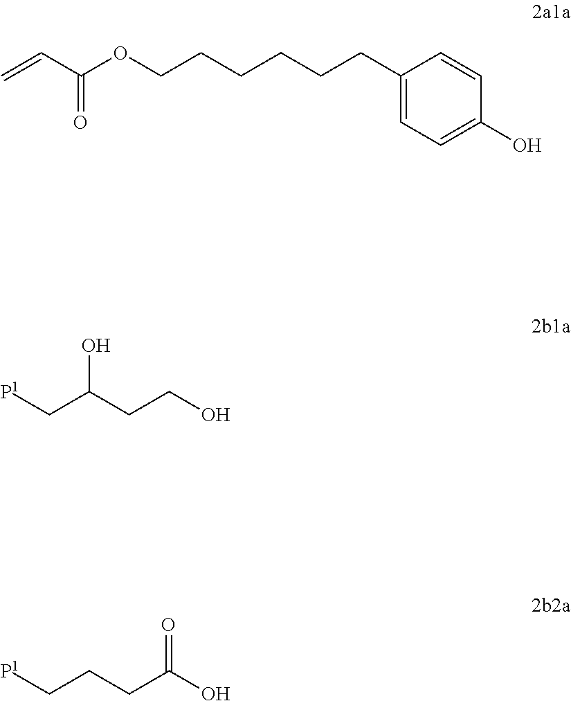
OCCC(C[P1])O.C1(CCCCCCOC(C=C)=O)=CC=C(O)C=C1.OC(CCC[P1])=O
